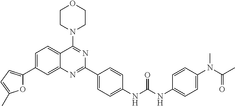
O1C(C2=CC=C3C(=C2)N=C(C2=CC=C(NC(NC4=CC=C(N(C(C)=O)C)C=C4)=O)C=C2)N=C3N2CCOCC2)=CC=C1C
